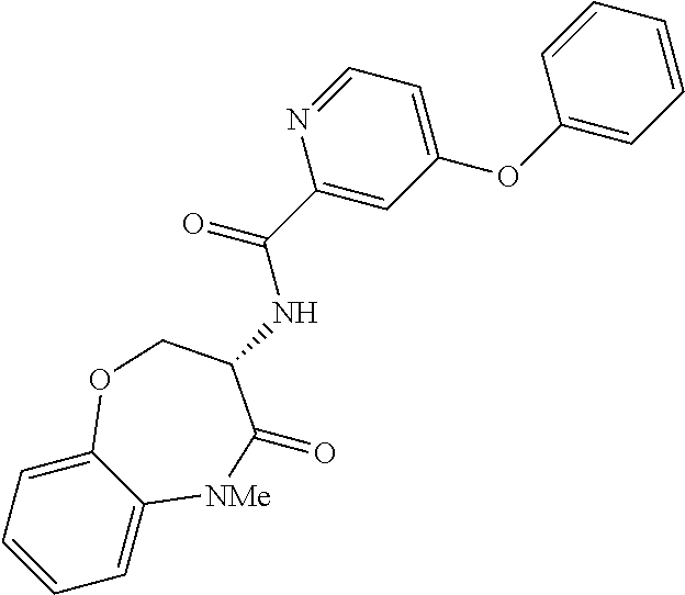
C1=C2C(=CC=C1)OCC(NC(C1=CC(OC3=CC=CC=C3)=CC=N1)=O)C(=O)[NMe]2
